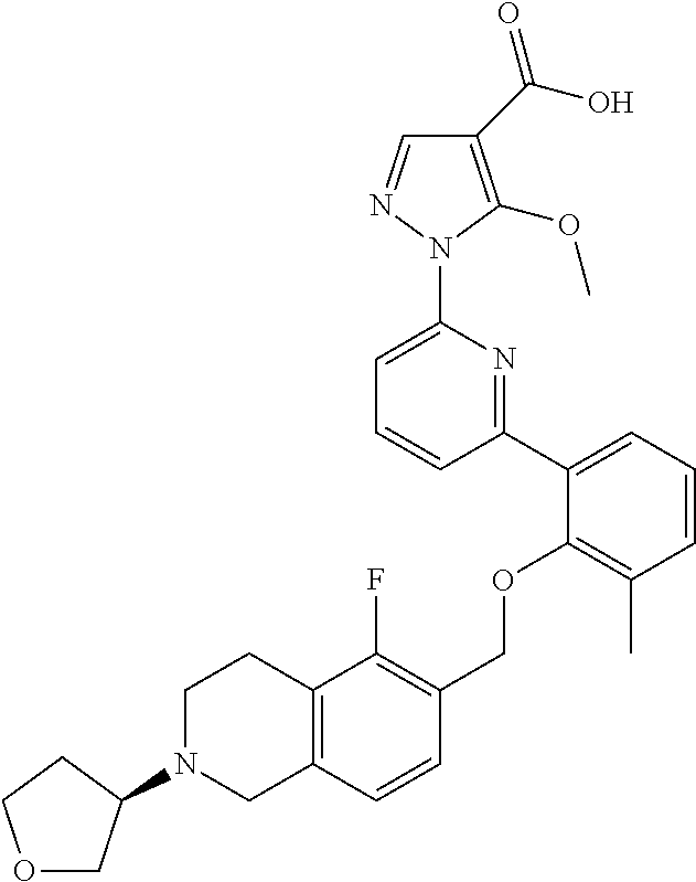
C1(C(O)=O)=C(OC)N(C2=CC=CC(C3=CC=CC(C)=C3OCC3=C(F)C4=C(C=C3)CN(C3COCC3)CC4)=N2)N=C1
